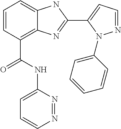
C1=CC(C(NC2=CC=CN=N2)=O)=C2C(=C1)NC(C1=CC=NN1C1=CC=CC=C1)=N2
